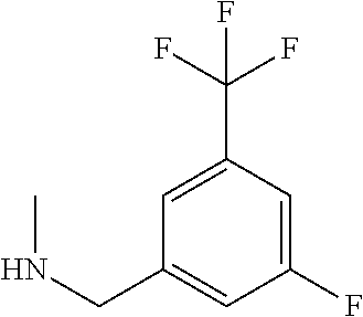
C1(CNC)=CC(F)=CC(C(F)(F)F)=C1
